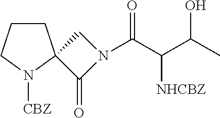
C1CCN([CBZ])C12C(=O)N(C(C(C(C)O)[NHCBZ])=O)C2
